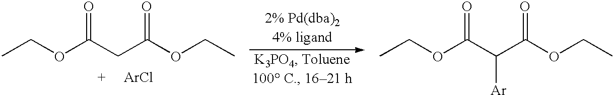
CCOC(C(C(OCC)=O)[Ar])=O.CCOC(CC(OCC)=O)=O.[ArCl]
